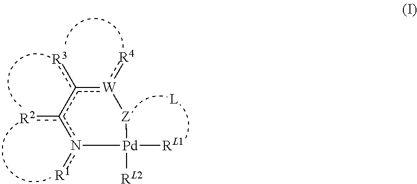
[R3]c1[W](:[R4])[Z][Pd]([RL2])([RL1])n([R1])c1[R2]
